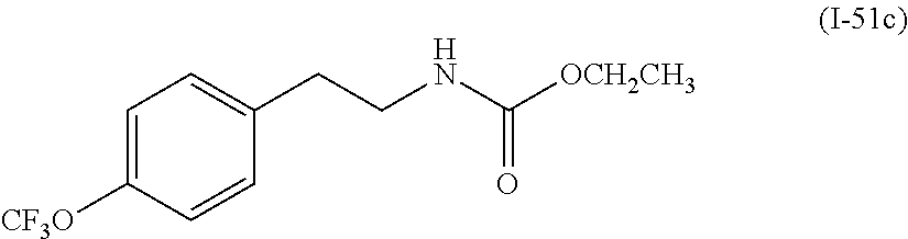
C1=C([CF3O])C=CC(CCNC([OCH2CH3])=O)=C1
